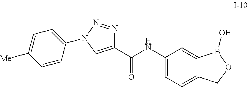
C1(C(NC2=CC=C3C(=C2)B(O)OC3)=O)=CN(C2=CC=C([Me])C=C2)N=N1
